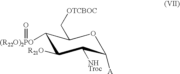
O1C([A])C([NHTroc])C([R21O])C([(R22O)2PO]=O)C1C[OTCBOC]
